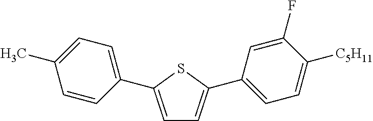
C1=C(C2=CC=C(C)C=C2)SC(C2=CC=C([C5H11])C(F)=C2)=C1
